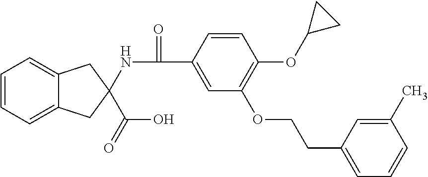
C12=CC=CC=C1CC(C(O)=O)(NC(=O)C1=CC(OCCC3=CC=CC(C)=C3)=C(OC3CC3)C=C1)C2
